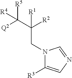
N1(CC(C([R5])([Q2])[R4])([R2])[R1])C([R3])=CN=C1
